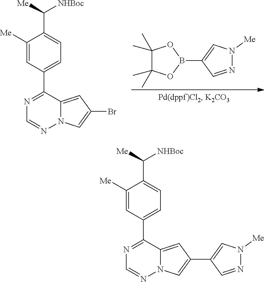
C1([Me])=CC(C2=NC=NN3C2=CC(Br)=C3)=CC=C1C([Me])[NHBoc].C1(C)(C)C(C)(C)OB(C2=CN([Me])N=C2)O1.C1([Me])=CC(C2=NC=NN3C2=CC(C2=CN([Me])N=C2)=C3)=CC=C1C([Me])[NHBoc]
